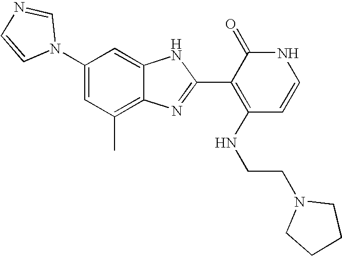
C1(C)=C2C(=CC(N3C=NC=C3)=C1)NC(C1=C(NCCN3CCCC3)C=CNC1=O)=N2
